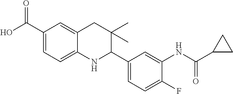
OC(C1=CC=C2C(=C1)CC(C)(C)C(C1=CC=C(F)C(NC(C3CC3)=O)=C1)N2)=O
